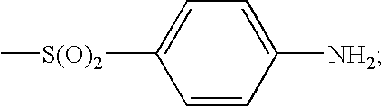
C1=C([NH2])C=CC([S(O)2]C)=C1
